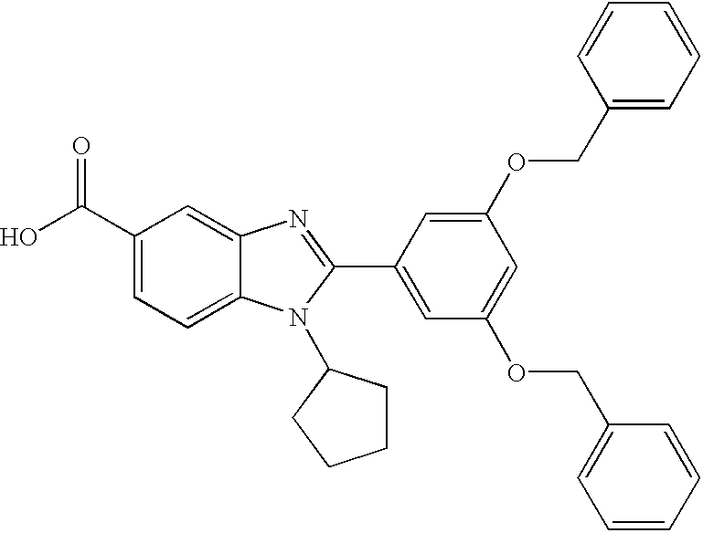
C1(C(O)=O)=CC=C2C(=C1)N=C(C1=CC(OCC3=CC=CC=C3)=CC(OCC3=CC=CC=C3)=C1)N2C1CCCC1
